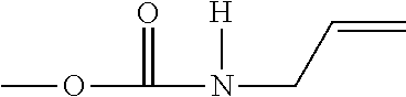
COC(N(CC=C)[H])=O
